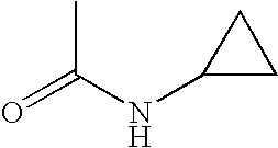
O=C(C)NC1CC1
